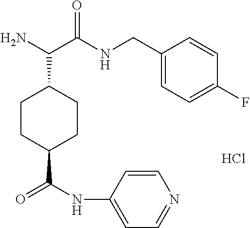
Cl.C(C1CCC(C(NC2=CC=NC=C2)=O)CC1)(N)C(NCC1=CC=C(F)C=C1)=O
